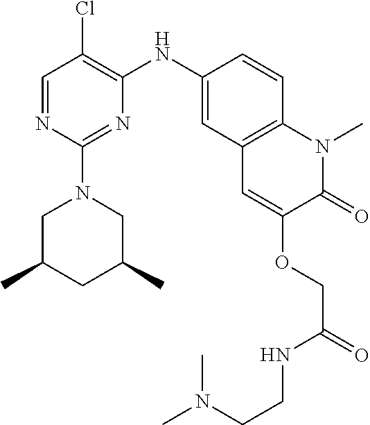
C1=NC(N2CC(C)CC(C)C2)=NC(NC2=CC3=C(C=C2)N(C)C(=O)C(OCC(=O)NCCN(C)C)=C3)=C1Cl
